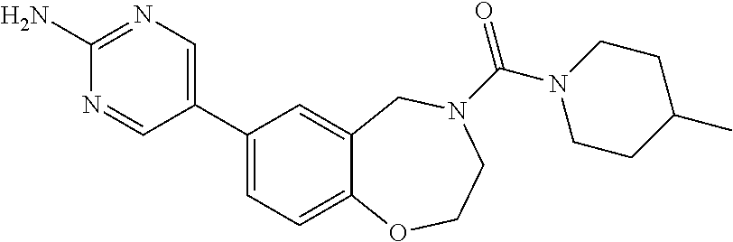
C1(N)=NC=C(C2=CC=C3C(=C2)CN(C(N2CCC(C)CC2)=O)CCO3)C=N1
